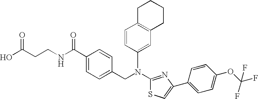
N(C1=NC(C2=CC=C(OC(F)(F)F)C=C2)=CS1)(CC1=CC=C(C(NCCC(O)=O)=O)C=C1)C1=CC2=C(C=C1)CCCC2
